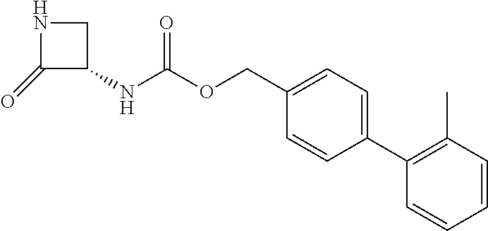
C1(=O)C(NC(OCC2=CC=C(C3=C(C)C=CC=C3)C=C2)=O)CN1
